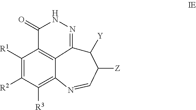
C12=C([R3])C([R2])=C([R1])C3=C1C(=NNC3=O)C([Y])C([Z])C=N2
